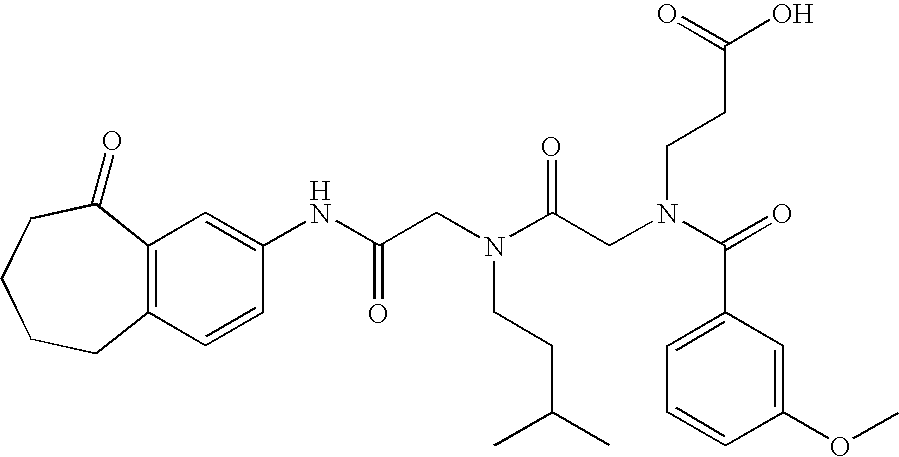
C12=C(C=CC(NC(CN(C(CN(C(=O)C3=CC=CC(OC)=C3)CCC(O)=O)=O)CCC(C)C)=O)=C1)CCCCC2=O
